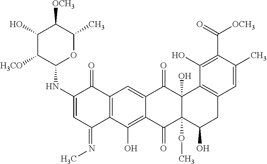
C1(NC2OC(C)C([OCH3])C(O)C2[H3CO])=CC(=NC)C2=C(C1=O)C=C1C(=C2O)C(=O)C2(OC)C(O)(C1=O)C1=C(CC2O)C=C(C)C(C(=O)[OCH3])=C1O
